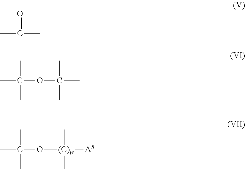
CC(=O)C.CC(C)(OC(C)(C)C)C.CC(C)(O[(C)w]([A5])(C)C)C
